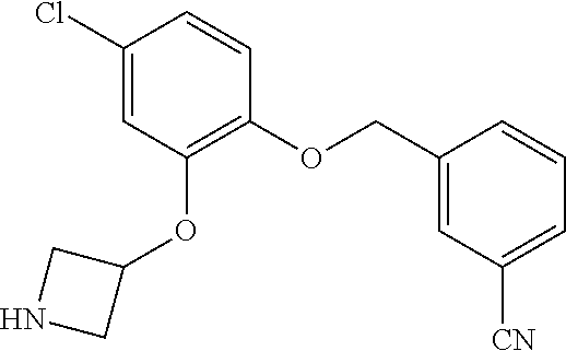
C1(OCC2=CC([CN])=CC=C2)=C(OC2CNC2)C=C(Cl)C=C1
